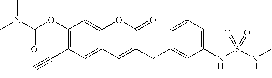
CN(C(OC1=C(C#C)C=C2C(=C1)OC(=O)C(CC1=CC(NS(NC)(=O)=O)=CC=C1)=C2C)=O)C
